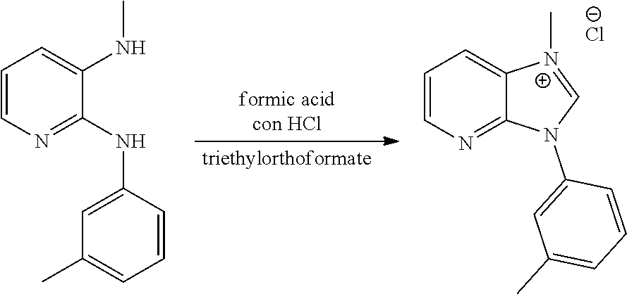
C1=CN=C2C(=C1)[N+](C)=CN2C1=CC(C)=CC=C1.[Cl-].C1=CN=C(NC2=CC(C)=CC=C2)C(NC)=C1
